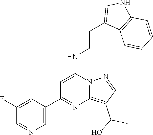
C1=C(C2=NC3=C(C(C)O)C=NN3C(NCCC3=CNC4=C3C=CC=C4)=C2)C=C(F)C=N1
